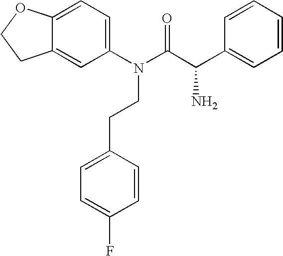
C12=CC(N(C(C(C3=CC=CC=C3)N)=O)CCC3=CC=C(F)C=C3)=CC=C1OCC2
